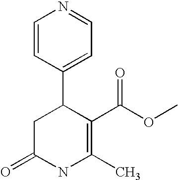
C1=CC(C2CC(=O)NC(C)=C2C(OC)=O)=CC=N1
